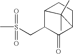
CS(CC1C(=O)C2CCC1C2(C)C)(=O)=O
